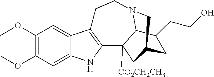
C1(OC)=C(OC)C=C2C(=C1)C1=C(N2)C2([CO2CH2CH3])C3N(CC1)CC(C2)CC3CCO
